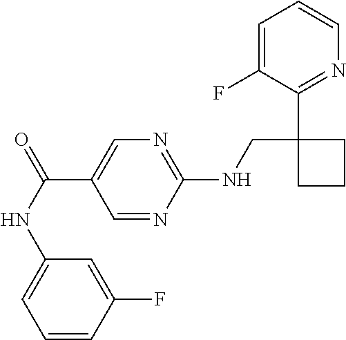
C(C1=CN=C(NCC2(C3=NC=CC=C3F)CCC2)N=C1)(NC1=CC=CC(F)=C1)=O
